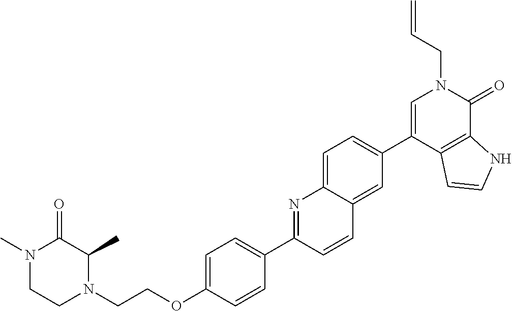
C(OC1=CC=C(C2=NC3=CC=C(C4=CN(CC=C)C(=O)C5=C4C=CN5)C=C3C=C2)C=C1)CN1C(C)C(=O)N(C)CC1
